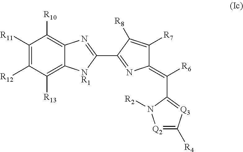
C1([R11])=C([R12])C([R13])=C2C(=C1[R10])N=C(C1=NC(=C(C3=[Q3]C([R4])=[Q2]N3[R2])[R6])C([R7])=C1[R8])[NR1]2
